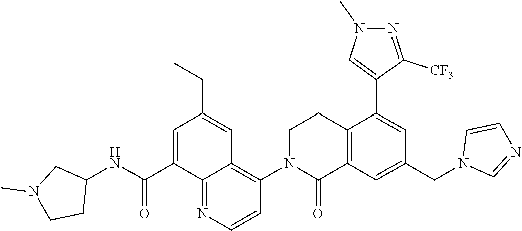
C12=C(C=C(CN3C=NC=C3)C=C1C1=CN(C)N=C1[CF3])C(=O)N(C1=C3C(=NC=C1)C(C(NC1CN(C)CC1)=O)=CC(CC)=C3)CC2
